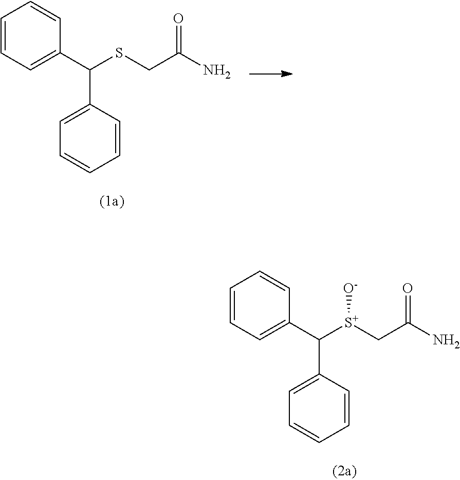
C1=CC=C(C(SCC(N)=O)C2=CC=CC=C2)C=C1.C1=CC=C(C([S+](CC(N)=O)[O-])C2=CC=CC=C2)C=C1
